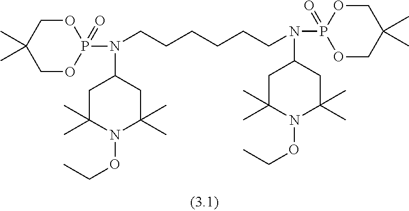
C1OP(N(CCCCCCN(P2(=O)OCC(C)(C)CO2)C2CC(C)(C)N(OCC)C(C)(C)C2)C2CC(C)(C)N(OCC)C(C)(C)C2)(=O)OCC1(C)C
